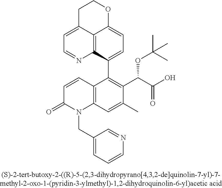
C1C2=CC=NC3=C2C(=CC=C3C2=C(C(C(O)=O)OC(C)(C)C)C(C)=CC3=C2C=CC(=O)N3CC2=CC=CN=C2)OC1
